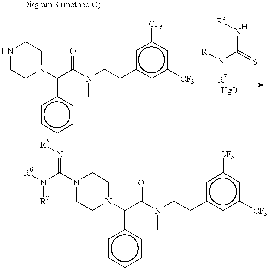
C1CN(C(C(N(C)CCc2cc([CF3])cc([CF3])c2)=O)c2ccccc2)CCN1.C1CN(C(C(N(C)CCc2cc([CF3])cc([CF3])c2)=O)c2ccccc2)CCN1C(N([R6])[R7])=N[R5].C(N([R6])[R7])(N[R5])=S
